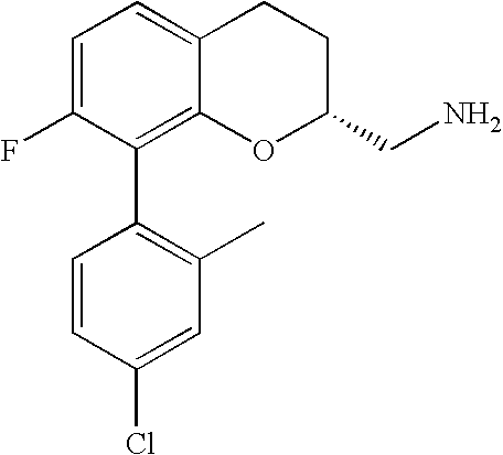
C1=C(F)C(C2=C(C)C=C(Cl)C=C2)=C2C(=C1)CCC(CN)O2
